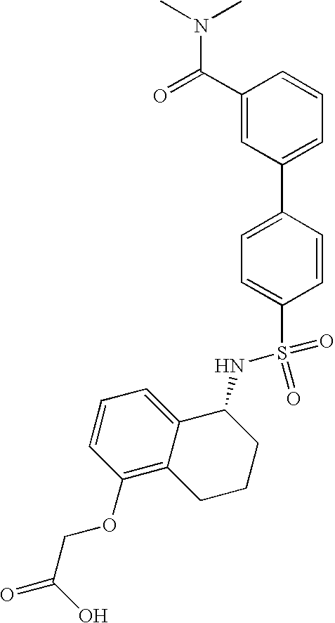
C1(C(=O)N(C)C)=CC(C2=CC=C(S(NC3C4=CC=CC(OCC(=O)O)=C4CCC3)(=O)=O)C=C2)=CC=C1
